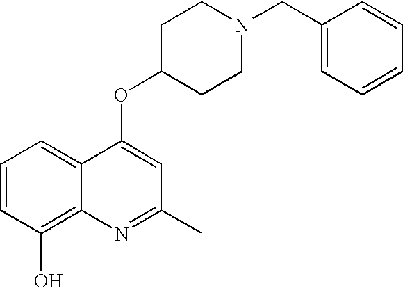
C1=CC(O)=C2C(=C1)C(OC1CCN(CC3=CC=CC=C3)CC1)=CC(C)=N2
